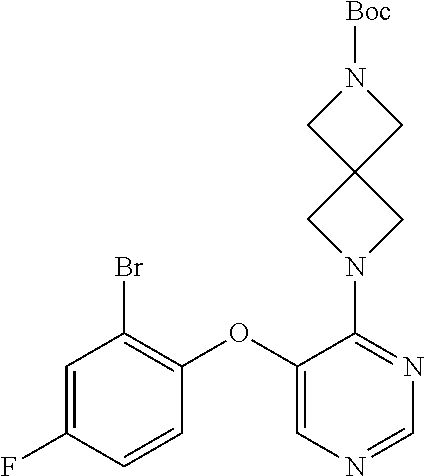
C1=CC(OC2=CN=CN=C2N2CC3(C2)CN([Boc])C3)=C(Br)C=C1F
